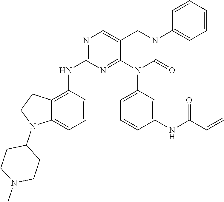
N(C1=NC=C2C(=N1)N(C1=CC=CC(NC(C=C)=O)=C1)C(=O)N(C1=CC=CC=C1)C2)C1=C2C(=CC=C1)N(C1CCN(C)CC1)CC2
